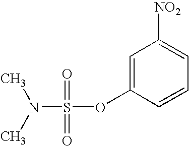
N(S(OC1=CC([NO2])=CC=C1)(=O)=O)(C)C
